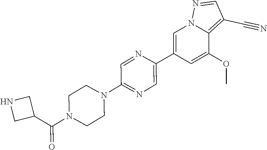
C1(C2=CN=C(N3CCN(C(C4CNC4)=O)CC3)C=N2)=CN2C(=C(C#N)C=N2)C(OC)=C1
